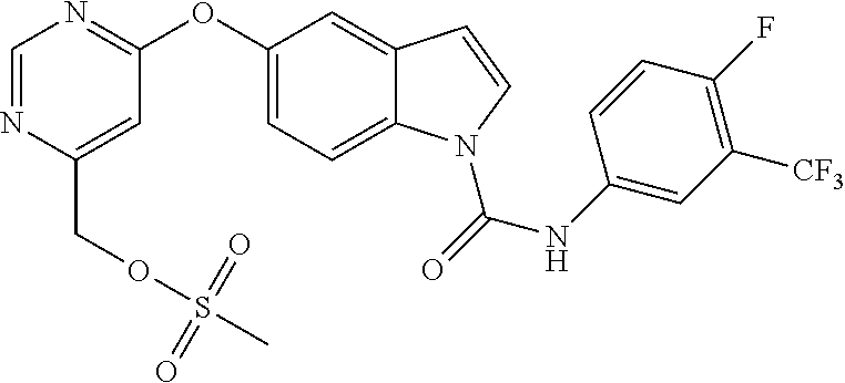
C1(OC2=NC=NC(COS(C)(=O)=O)=C2)=CC=C2C(=C1)C=CN2C(=O)NC1=CC([CF3])=C(F)C=C1
